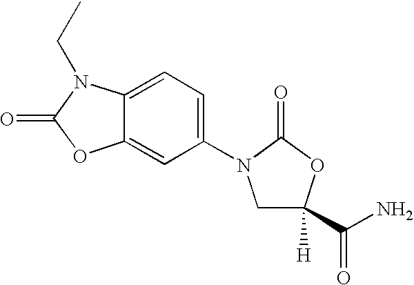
C1(N2CC([H])(C(N)=O)OC2=O)=CC=C2C(=C1)OC(=O)N2CC
